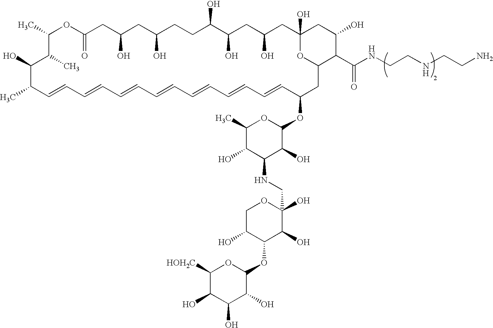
CC1C=CC=CC=CC=CC=CC=CC=CC(OC2OC(C)C(O)C(NCC3(O)OCC(O)C(OC4OC([HOH2C])C(O)C(O)C4O)C3O)C2O)CC2OC(O)(CC(O)CC(O)C(O)CCC(O)CC(O)CC(=O)OC(C)C(C)C1O)CC(O)C2C(NCCNCCN)=O
